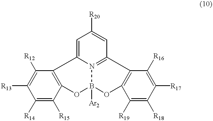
C1([R20])=CC2=N3C(=C1)C1=C(C([R15])=C([R14])C([R13])=C1[R12])OB3([Ar2])OC1=C2C([R16])=C([R17])C([R18])=C1[R19]
